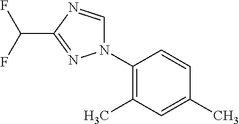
N1(C2=C(C)C=C(C)C=C2)C=NC(C(F)F)=N1
